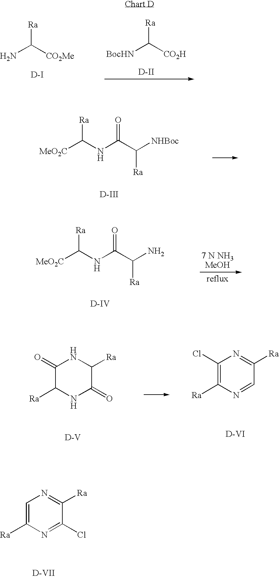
[Ra]C(NC(C(N)[Ra])=O)[MeO2C].[D-IV].[Ra]C([CO2Me])N.[D-I].[Ra]C([CO2H])[BocHN].[D-II].[Ra]C(NC(C([NHBoc])[Ra])=O)[MeO2C].[D-III].C1(=O)C([Ra])NC(=O)C([Ra])N1.[D-V].C1(Cl)=C([Ra])N=CC([Ra])=N1.[D-VI].C1=C([Ra])N=C(Cl)C([Ra])=N1.[D-VII]
